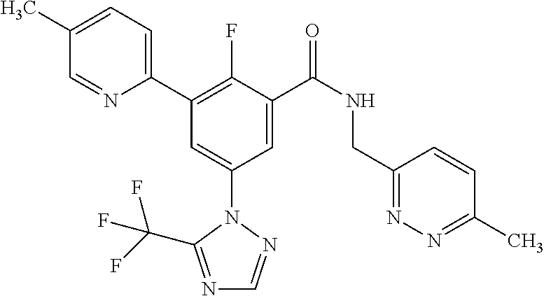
C1(C2=C(F)C(C(NCC3=NN=C(C)C=C3)=O)=CC(N3N=CN=C3C(F)(F)F)=C2)=CC=C(C)C=N1
